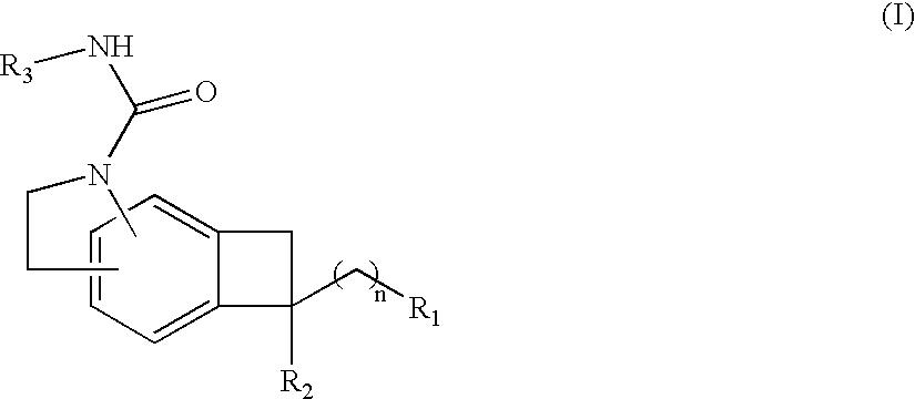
C1=CC=C2C(=C1)CC2([R2])C[R1].CCCN(C)C(N[R3])=O
